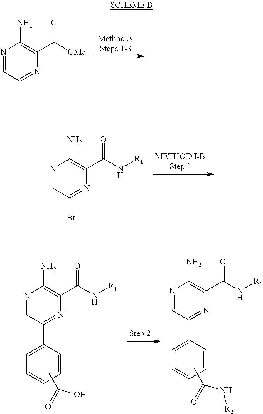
N1=CC(Br)=NC(C(N[R1])=O)=C1N.N1=CC=NC(C([OMe])=O)=C1N.N1=CC(C2=CC=CC=C2)=NC(C(N[R1])=O)=C1N.CC(=O)N[R2].N1=CC(C2=CC=CC=C2)=NC(C(N[R1])=O)=C1N.CC(=O)O
